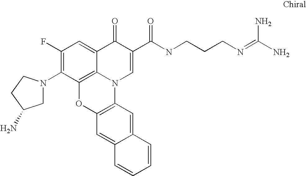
C1(F)=C(N2CC(N)CC2)C2=C3C(=C1)C(=O)C(C(NCCCN=C(N)N)=O)=CN3C1=C(O2)C=C2C(=C1)C=CC=C2
